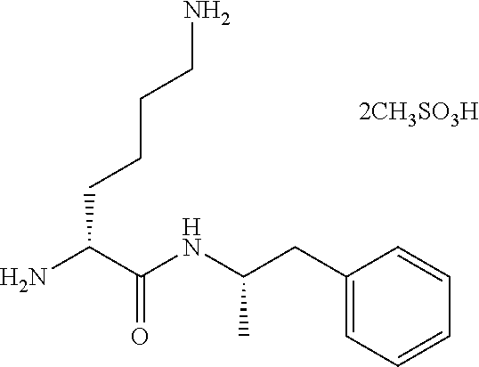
NC(C(NC(CC1=CC=CC=C1)C)=O)CCCCN
